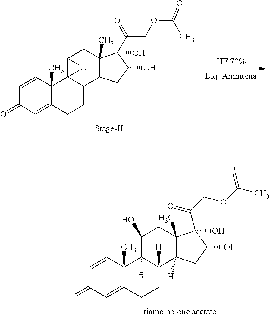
C1=CC2(C)C(=CC1=O)CCC1([H])C2(F)C(O)CC2(C)C1([H])CC(O)C2(O)C(COC(C)=O)=O.C1=CC2(C)C(=CC1=O)CCC1C23C(CC2(C)C1CC(O)C2(C(COC(C)=O)=O)O)O3
